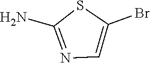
N1=C(N)SC(Br)=C1
